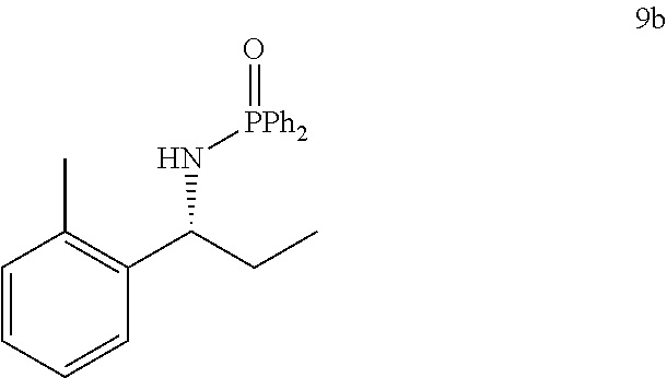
C1=CC=CC(C(CC)N[PPh2]=O)=C1C
